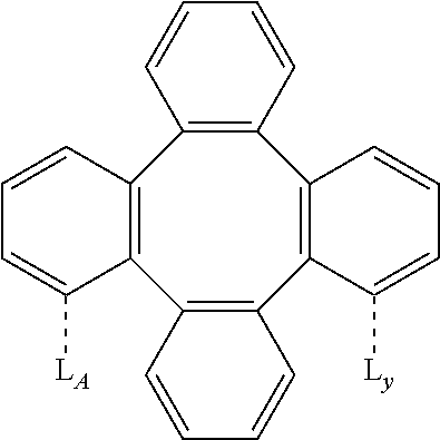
C12=C(C=CC=C1)C1=C(C3=C(C4=C2C=CC=C4[LA])C=CC=C3)C([Ly])=CC=C1
